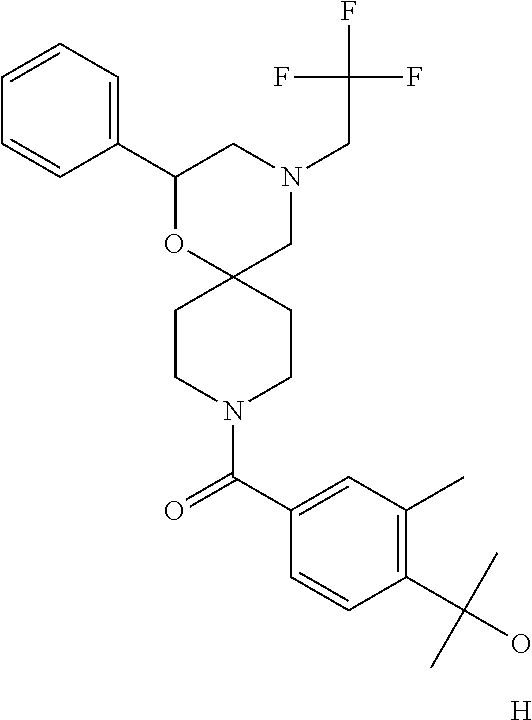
C1(C2=CC=CC=C2)OC2(CN(CC(F)(F)F)C1)CCN(C(C1=CC(C)=C(C(C)(O)C)C=C1)=O)CC2.[H]
